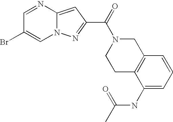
N1=CC(Br)=CN2C1=CC(C(=O)N1CCC3=C(C1)C=CC=C3NC(C)=O)=N2
